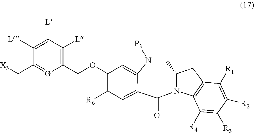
[L]C1=C([L])C(C[X3])=[G]C(COC2=C([R6])C=C3C(=O)N4C(CN([P3])C3=C2)CC2=C4C([R4])=C([R3])C([R2])=C2[R1])=C1[L]
